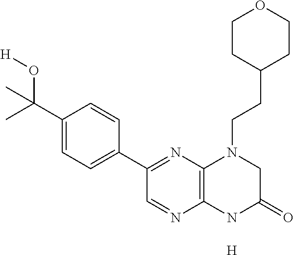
C1=C(C2=NC3=C(N=C2)NC(=O)CN3CCC2CCOCC2)C=CC(C(C)(O[H])C)=C1.[H]
